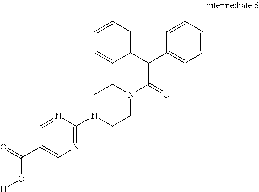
O=C(C1=CN=C(N2CCN(C(C(C3=CC=CC=C3)C3=CC=CC=C3)=O)CC2)N=C1)O[H]
